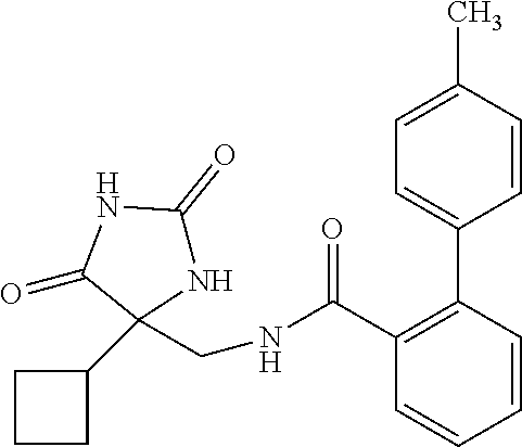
C1(C)=CC=C(C2=C(C(NCC3(C4CCC4)NC(=O)NC3=O)=O)C=CC=C2)C=C1
